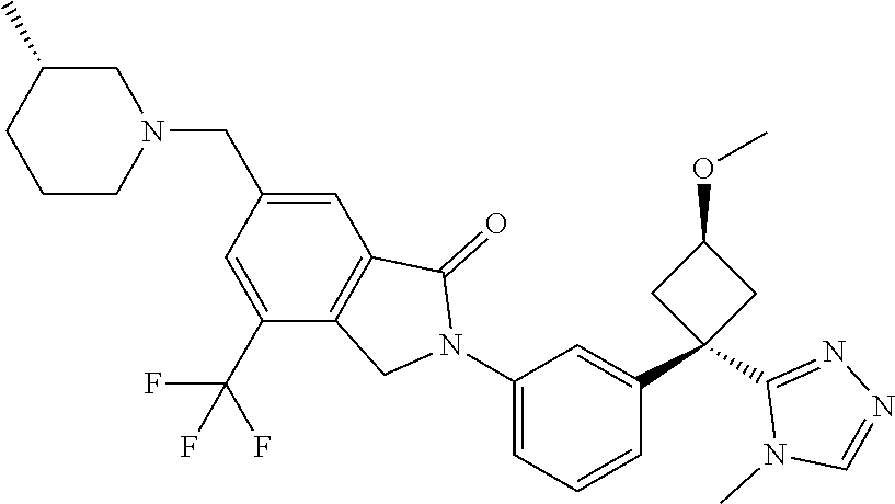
C1C(C)CCCN1CC1=CC2=C(C(C(F)(F)F)=C1)CN(C1=CC=CC(C3(C4=NN=CN4C)CC(OC)C3)=C1)C2=O
